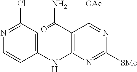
N1=C(Cl)C=C(NC2=C(C(=O)N)C([OAc])=NC([SMe])=N2)C=C1
